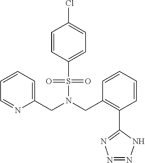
C(N(CC1=C(C2=NN=NN2)C=CC=C1)S(=O)(=O)C1=CC=C(Cl)C=C1)C1=CC=CC=N1
